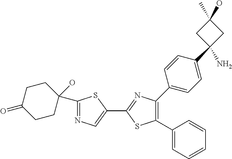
C1(C)(O)CC(C2=CC=C(C3=C(C4=CC=CC=C4)SC(C4=CN=C(C5(O)CCC(=O)CC5)S4)=N3)C=C2)(N)C1
